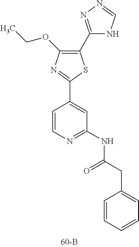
C1(C2=NN=CN2)=C(OCC)N=C(C2=CC(NC(CC3=CC=CC=C3)=O)=NC=C2)S1
